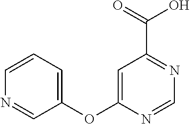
C1=C(OC2=CC=CN=C2)N=CN=C1C(=O)O
